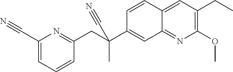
C12=NC(OC)=C(CC)C=C1C=CC(C(CC1=NC(C#N)=CC=C1)(C)C#N)=C2
